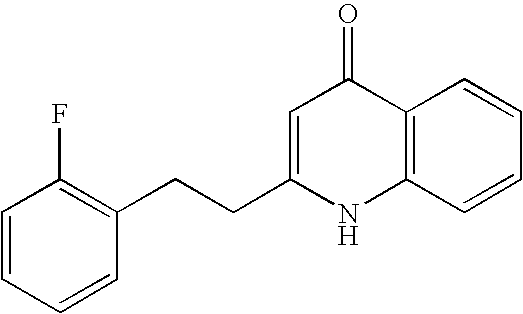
C1=CC=CC(CCC2=CC(=O)C3=C(N2)C=CC=C3)=C1F
